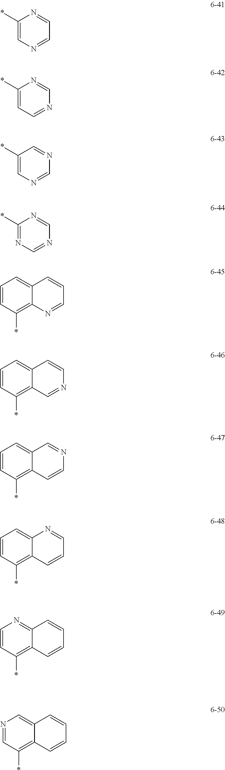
C1(*)=CN=CC=N1.C1(*)=CC=NC=N1.C1(*)=CN=CN=C1.C1(*)=NC=NC=N1.C1=CC(*)=C2C(=C1)C=CC=N2.C1=CC(*)=C2C(=C1)C=CN=C2.C1=CC(*)=C2C(=C1)C=NC=C2.C1=CC(*)=C2C(=C1)N=CC=C2.C1=CC(*)=C2C(=N1)C=CC=C2.N1=CC(*)=C2C(=C1)C=CC=C2
